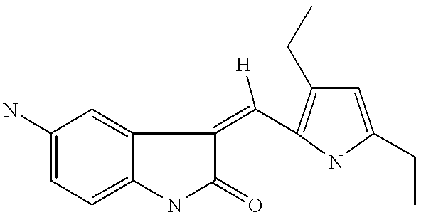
C1(N)=CC=C2C(=C1)C(=C([H])C1=C(CC)C=C(CC)N1)C(=O)N2
